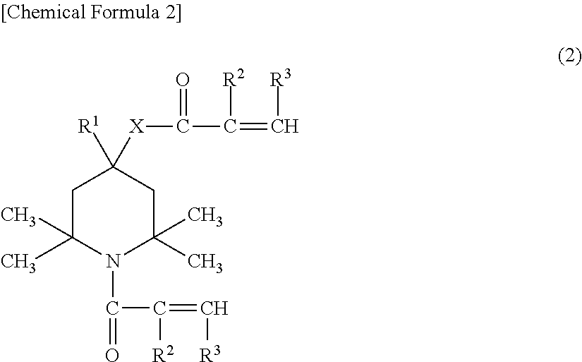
C1C(C)(C)N(C(=O)C(=C[R3])[R2])C(C)(C)CC1([R1])[X]C(C(=C[R3])[R2])=O
